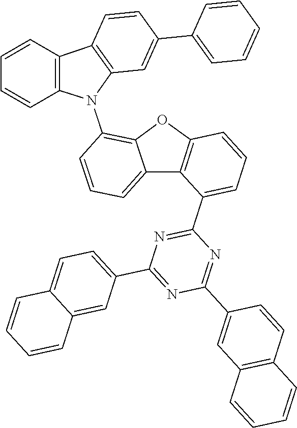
N1=C(C2=CC=CC3=C2C2=CC=CC(N4C5=C(C6=C4C=CC=C6)C=CC(C4=CC=CC=C4)=C5)=C2O3)N=C(C2=CC3=C(C=C2)C=CC=C3)N=C1C1=CC=C2C(=C1)C=CC=C2
